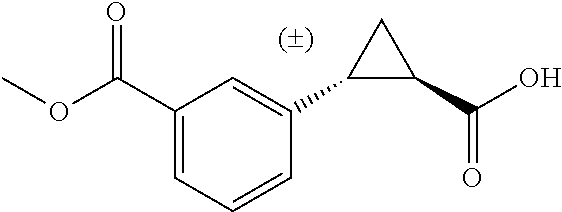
C1(C(O)=O)CC1C1=CC(C(OC)=O)=CC=C1
